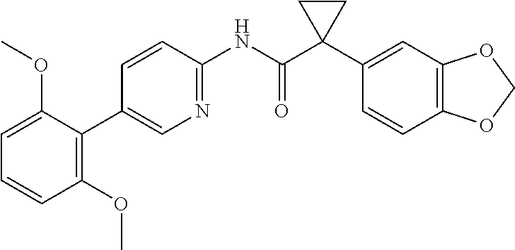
C1=CC(NC(C2(C3=CC4=C(C=C3)OCO4)CC2)=O)=NC=C1C1=C(OC)C=CC=C1OC
